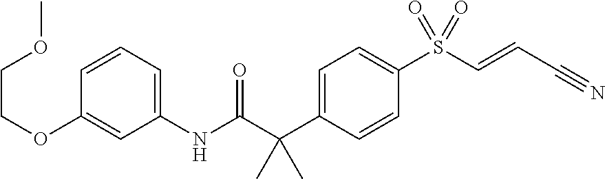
C1(NC(C(C2=CC=C(S(C=CC#N)(=O)=O)C=C2)(C)C)=O)=CC=CC(OCCOC)=C1
